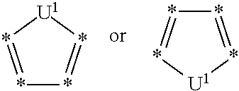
*1=*[U1]*=*1.*1=*[U1]*=*1
